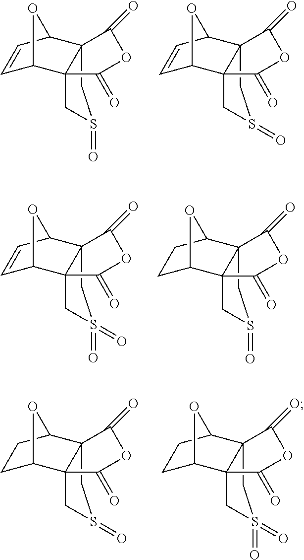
C123CS(=O)CC1(C1C=CC2O1)C(=O)OC3=O.C123CS(=O)CC1(C1C=CC2O1)C(=O)OC3=O.C123CS(=O)(=O)CC1(C1C=CC2O1)C(=O)OC3=O.C123CS(=O)CC1(C1CCC2O1)C(=O)OC3=O.C123CS(=O)CC1(C1CCC2O1)C(=O)OC3=O.C123CS(=O)(=O)CC1(C1CCC2O1)C(=O)OC3=O
